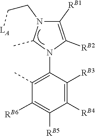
C(N1C(C)N(C2=C(C)C([RB6])=C([RB5])C([RB4])=C2[RB3])C([RB2])=C1[RB1])C[LA]
